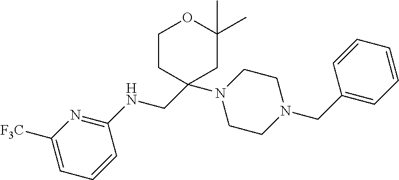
C1([F3C])=CC=CC(NCC2(N3CCN(CC4=CC=CC=C4)CC3)CCOC(C)(C)C2)=N1
